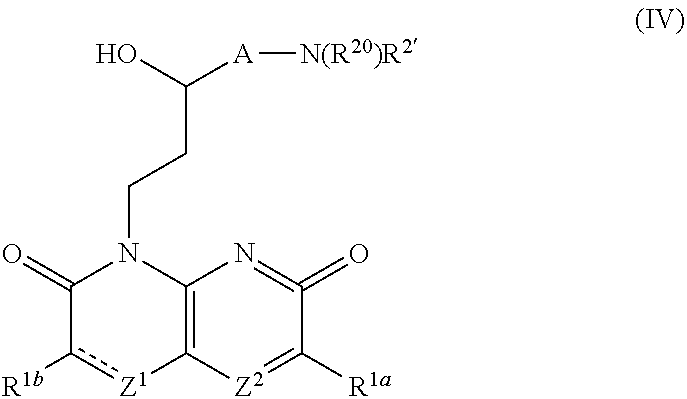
C1(=O)c([R1b])[Z1]C2=C(N1CCC([A][N(R20)R2])O)N=C(=O)C([R1a])=[Z2]2
